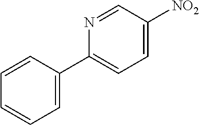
C1=C([NO2])C=NC(C2=CC=CC=C2)=C1
